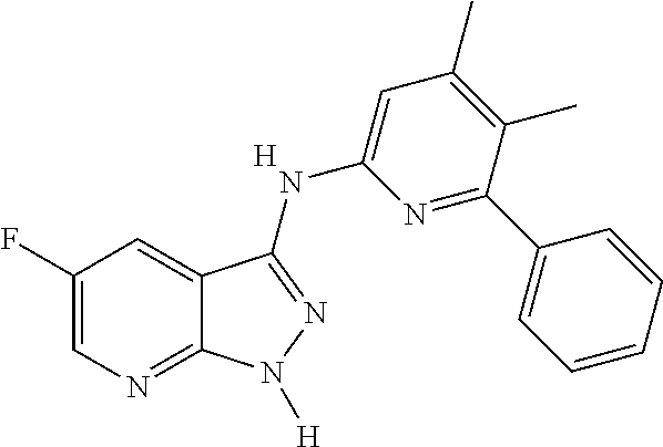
C1(F)=CN=C2C(=C1)C(NC1=CC(C)=C(C)C(C3=CC=CC=C3)=N1)=NN2[H].[H]
